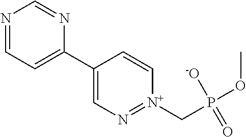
N1=CC=C(C2=CN=[N+](CP(OC)(=O)[-O])C=C2)N=C1
